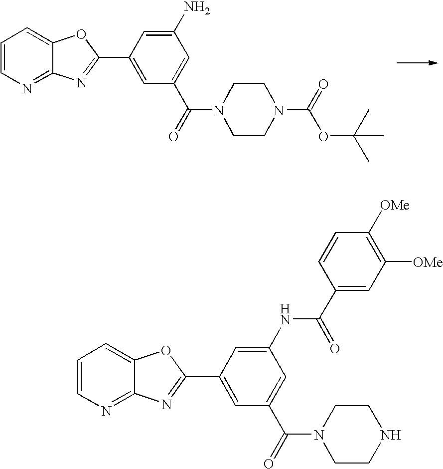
C1=CN=C2C(=C1)OC(C1=CC(C(N3CCNCC3)=O)=CC(NC(C3=CC([OMe])=C([OMe])C=C3)=O)=C1)=N2.C1=CN=C2C(=C1)OC(C1=CC(C(N3CCN(C(=O)OC(C)(C)C)CC3)=O)=CC(N)=C1)=N2
